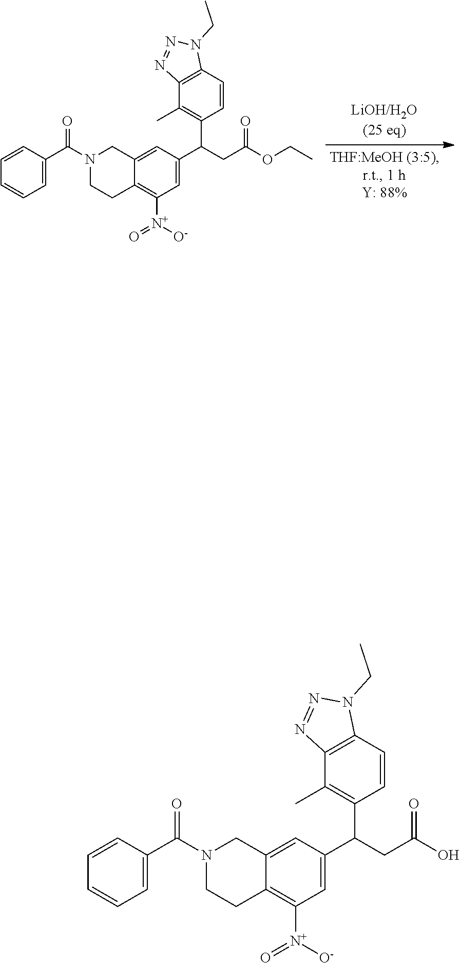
[O-][N+](C1=C2C(=CC(C(C3=C(C)C4=C(N(CC)N=N4)C=C3)CC(=O)OCC)=C1)CN(C(C1=CC=CC=C1)=O)CC2)=O.[O-][N+](C1=C2C(=CC(C(C3=C(C)C4=C(N(CC)N=N4)C=C3)CC(=O)O)=C1)CN(C(C1=CC=CC=C1)=O)CC2)=O
